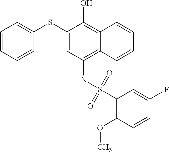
C1=CC=CC(SC2=CC(NS(C3=C(OC)C=CC(F)=C3)(=O)=O)=C3C(=C2O)C=CC=C3)=C1
